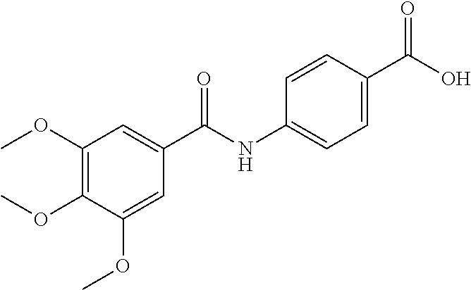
C1(OC)=C(OC)C(OC)=CC(C(NC2=CC=C(C(=O)O)C=C2)=O)=C1
